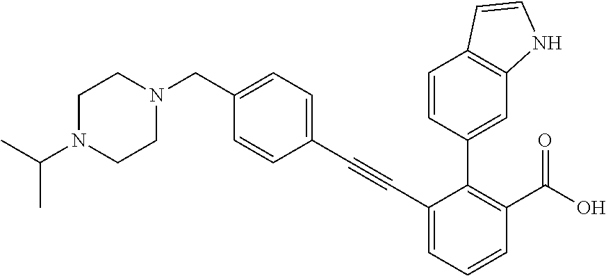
C1CN(C(C)C)CCN1CC1=CC=C(C#CC2=CC=CC(C(=O)O)=C2C2=CC3=C(C=CN3)C=C2)C=C1
